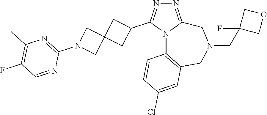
N1=C2N(C(C3CC4(C3)CN(C3=NC(C)=C(F)C=N3)C4)=N1)C1=C(CN(CC3(F)COC3)C2)C=C(Cl)C=C1
